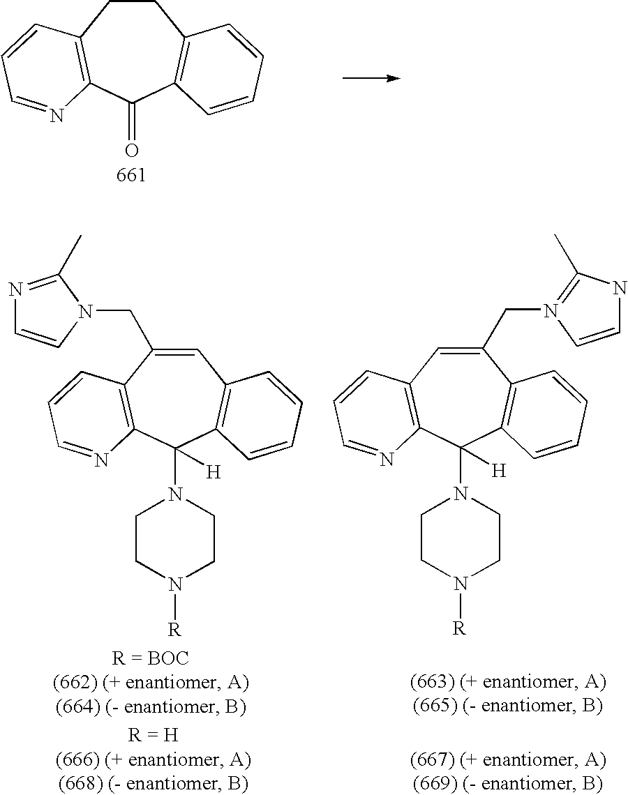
C1CC2=C(C(=O)C3=C1C=CC=C3)N=CC=C2.C1=C(CN2C=CN=C2C)C2=C(C(N3CCN([R])CC3)([H])C3=C1C=CC=C3)N=CC=C2.C1(CN2=C(C)NC=C2)=CC2=C(C(N3CCN([R])CC3)([H])C3=C1C=CC=C3)N=CC=C2
